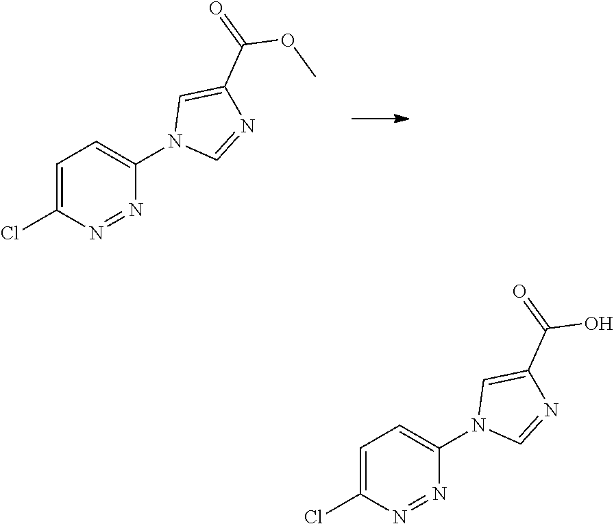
C1=C(Cl)N=NC(N2C=NC(C(OC)=O)=C2)=C1.C1=C(Cl)N=NC(N2C=NC(C(O)=O)=C2)=C1
